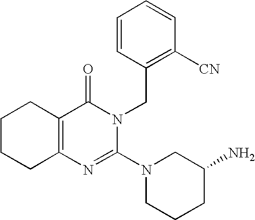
C1CCC2=C(C1)C(=O)N(CC1=C([CN])C=CC=C1)C(N1CCCC(N)C1)=N2
